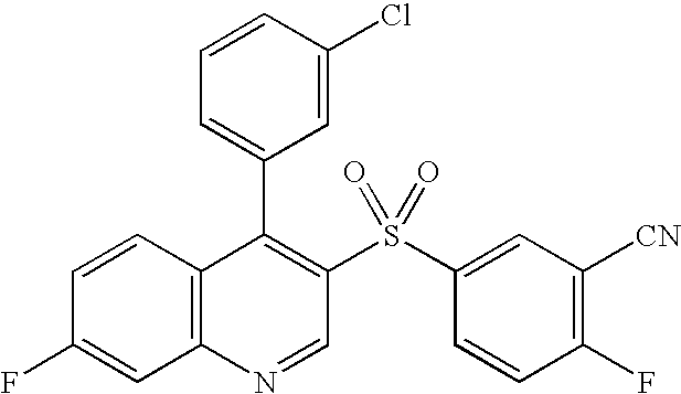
C12=C(C=CC(F)=C1)C(C1=CC=CC(Cl)=C1)=C(S(C1=CC([CN])=C(F)C=C1)(=O)=O)C=N2
